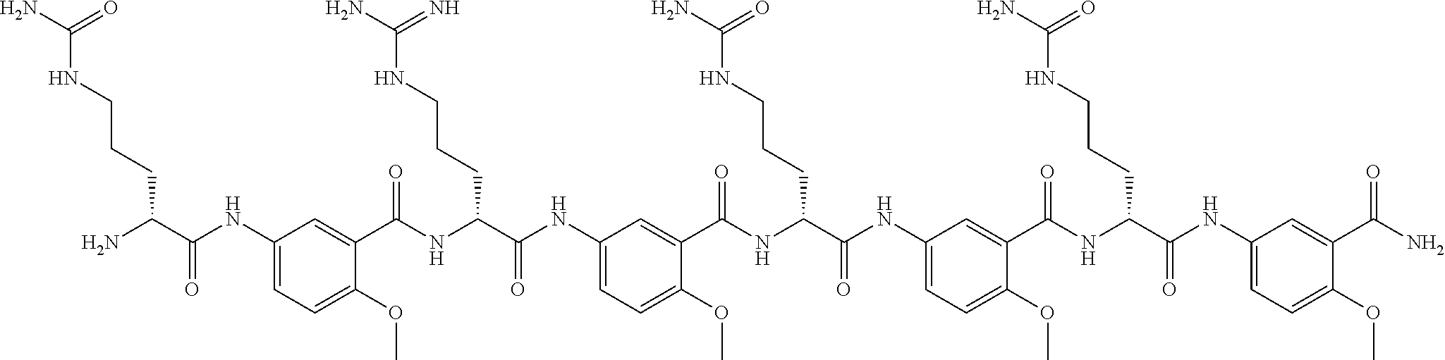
C1(NC(=O)C(N)CCCNC(N)=O)=CC=C(OC)C(C(NC(C(NC2=CC=C(OC)C(C(NC(C(NC3=CC=C(OC)C(C(NC(C(NC4=CC=C(OC)C(C(N)=O)=C4)=O)CCCNC(N)=O)=O)=C3)=O)CCCNC(N)=O)=O)=C2)=O)CCCNC(N)=N)=O)=C1
